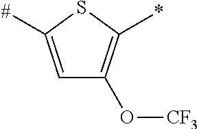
C1=C([#])SC(*)=C1O[CF3]
